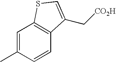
C1=C(C)C=CC2=C1SC=C2C[CO2H]
